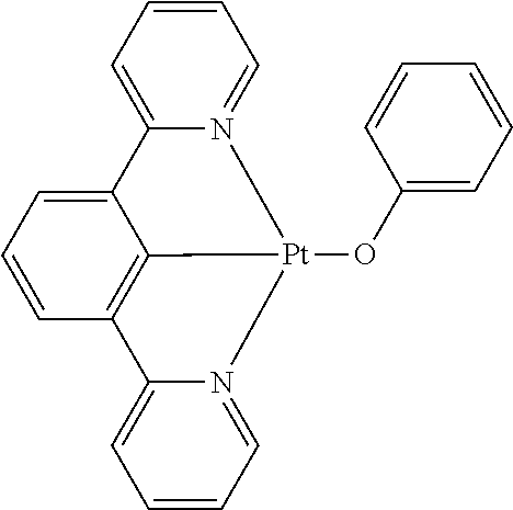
C1=CC2=C3C(=C1)C1=CC=CC=N1[Pt]3(OC1=CC=CC=C1)N1=CC=CC=C21
